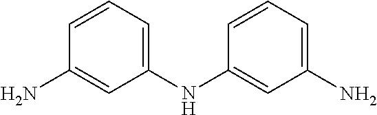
C1=CC=C(NC2=CC(N)=CC=C2)C=C1N
